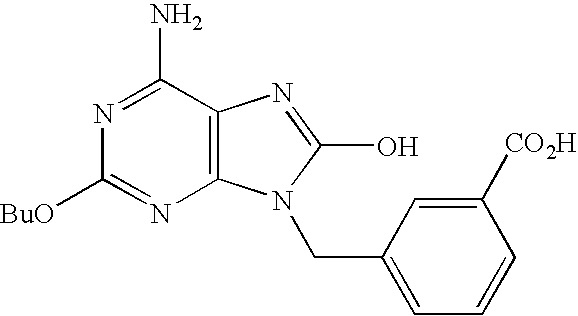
C12=C(C(N)=NC([BuO])=N1)N=C(O)N2CC1=CC=CC([CO2H])=C1
